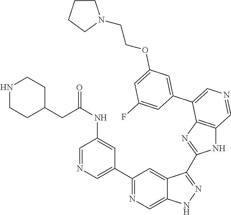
C1(C2=CN=CC(NC(CC3CCNCC3)=O)=C2)=NC=C2C(=C1)C(C1=NC3=C(N1)C=NC=C3C1=CC(OCCN3CCCC3)=CC(F)=C1)=NN2
